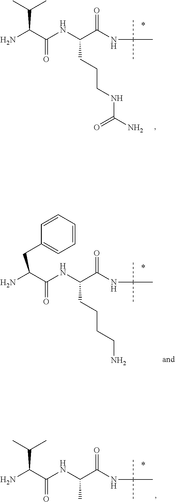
C(C(NC(C(NC(C)(C)C)=O)CCCNC(N)=O)=O)(N)C(C)C.C(C(NC(C(NC(C)(C)C)=O)CCCCN)=O)(N)CC1=CC=CC=C1.C(C(NC(C(NC(C)(C)C)=O)C)=O)(N)C(C)C
